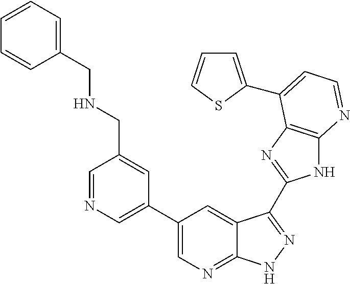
C1=NC=C(C2=CN=C3C(=C2)C(C2=NC4=C(N2)N=CC=C4C2=CC=CS2)=NN3)C=C1CNCC1=CC=CC=C1
